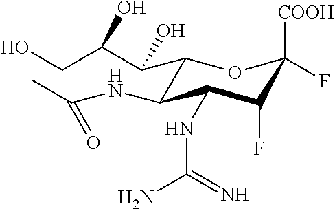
C1(C(C(CO)O)O)C(NC(C)=O)C(NC(N)=N)C(F)C(F)([COOH])O1
